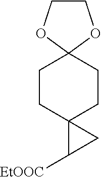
C1CC2(CCC13OCCO3)C([EtOOC])C2
